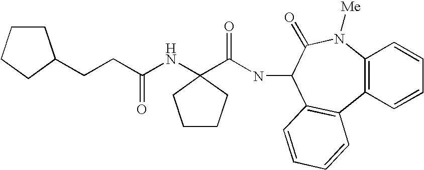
C(CC(NC1(C(NC2C3=C(C4=C(N([Me])C2=O)C=CC=C4)C=CC=C3)=O)CCCC1)=O)C1CCCC1
